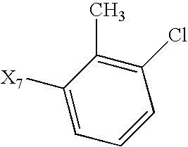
C1=CC(Cl)=C(C)C([X7])=C1
